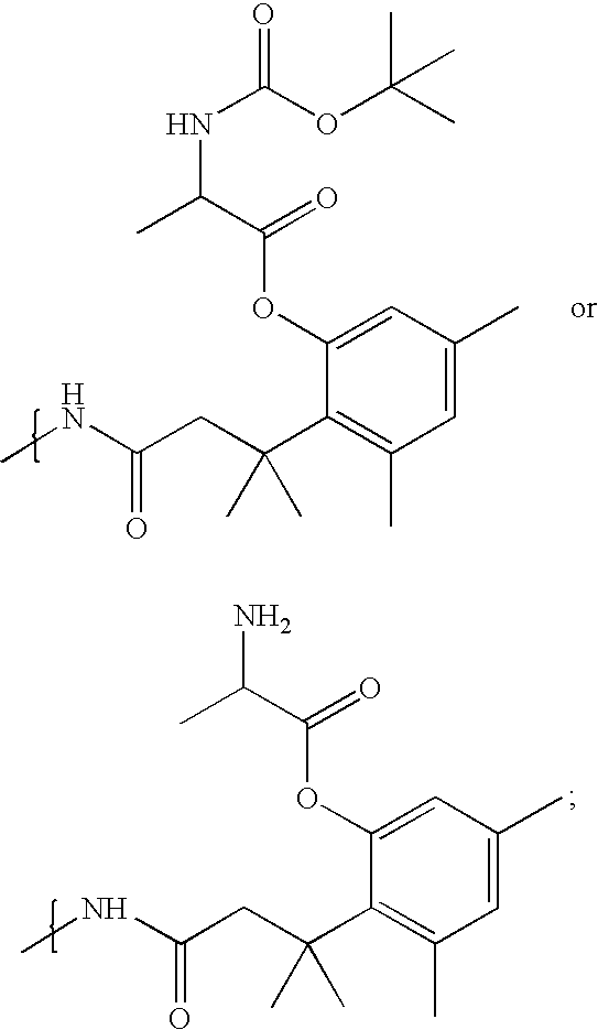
C1=C(C)C=C(OC(C(C)NC(=O)OC(C)(C)C)=O)C(C(CC(NC)=O)(C)C)=C1C.C1=C(C)C=C(OC(C(C)N)=O)C(C(CC(NC)=O)(C)C)=C1C
